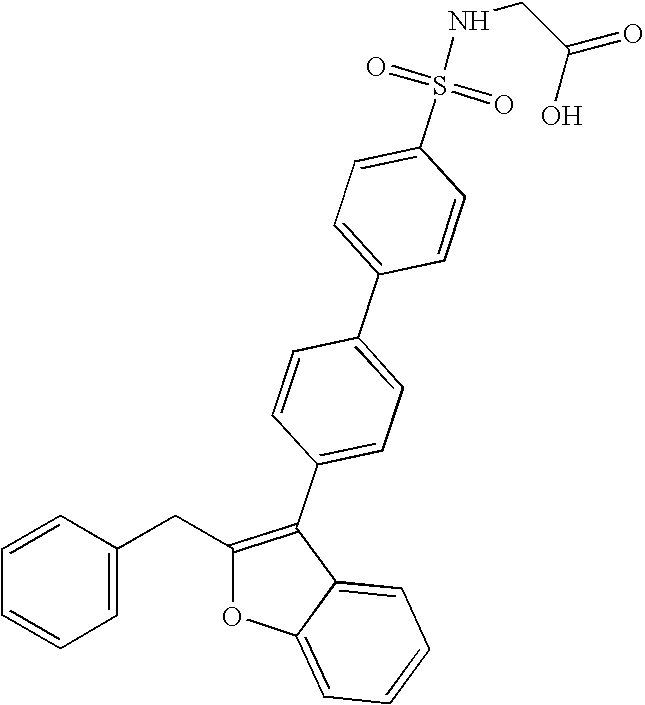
C1=CC=CC=C1CC1=C(C2=CC=C(C3=CC=C(S(NCC(=O)O)(=O)=O)C=C3)C=C2)C2=CC=CC=C2O1
